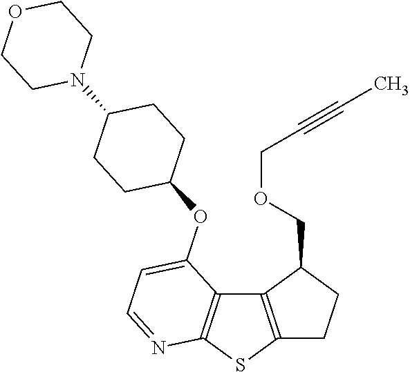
C12=C(SC3=C1C(OC1CCC(N4CCOCC4)CC1)=CC=N3)CCC2COCC#CC
